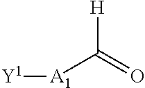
[Y1][A1]C(=O)[H]
